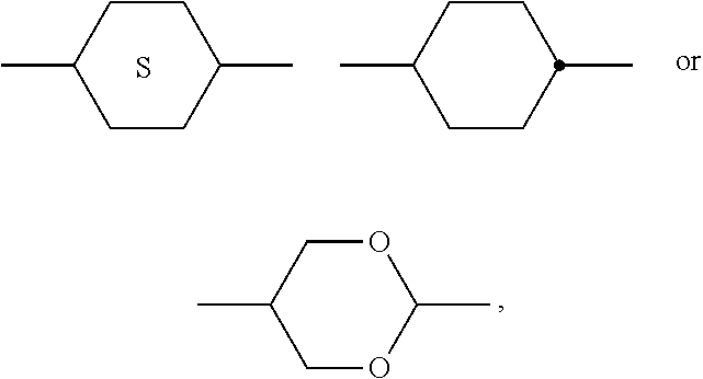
C1CC(C)CCC1C.C1CC(C)CCC1C.S.C1OC(C)OCC1C
